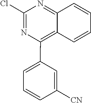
C1=CC2=NC(Cl)=NC(C3=CC=CC([CN])=C3)=C2C=C1
